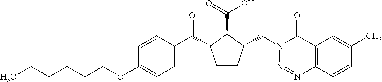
C(OC1=CC=C(C(=O)C2CCC(CN3N=NC4=C(C3=O)C=C(C)C=C4)C2C(=O)O)C=C1)CCCCC
